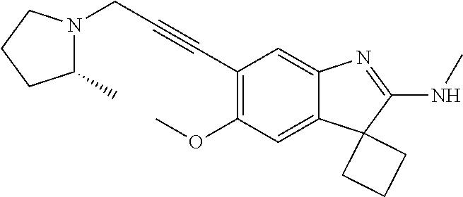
C12=CC(OC)=C(C#CCN3C(C)CCC3)C=C1N=C(NC)C21CCC1
